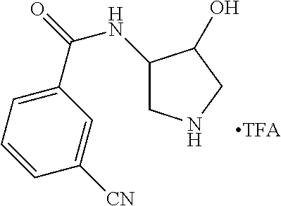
C1(NC(=O)C2=CC=CC([CN])=C2)CNCC1O
